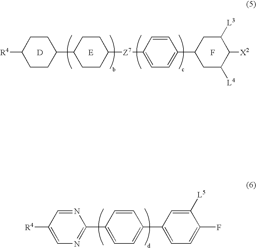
[D].[E].F.C1([R4])CCC(C2CCC([Z7]C3=CC=C(C4CC([L4])C([X2])C([L3])C4)C=C3)CC2)CC1.C1=C(C2=CC=C(C3=NC=C([R4])C=N3)C=C2)C=C([L5])C(F)=C1
